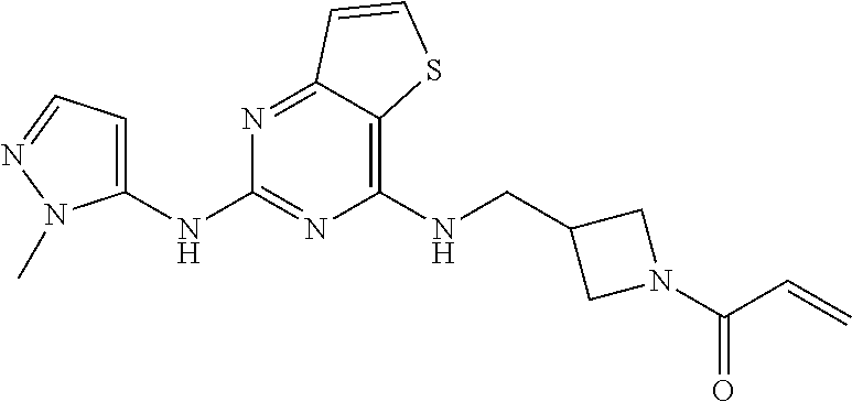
C1(NCC2CN(C(C=C)=O)C2)=C2C(=NC(NC3=CC=NN3C)=N1)C=CS2
